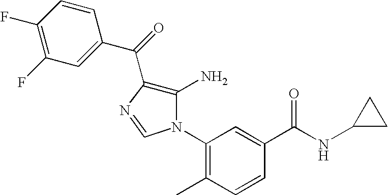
C1=CC(F)=C(F)C=C1C(=O)C1=C(N)N(C2=C(C)C=CC(C(=O)NC3CC3)=C2)C=N1
